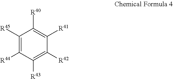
C1([R45])=C([R44])C([R43])=C([R42])C([R41])=C1[R40]
